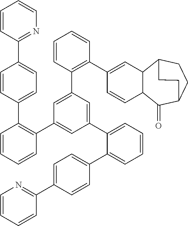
C1=CC(C2=CC=C(C3=C(C4=CC(C5=CC=CC=C5C5=CC=C(C6=NC=CC=C6)C=C5)=CC(C5=C(C6=CC7C(C=C6)C(=O)C6CCC7CC6)C=CC=C5)=C4)C=CC=C3)C=C2)=NC=C1
